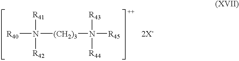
[R40]N([(CH2)3]N([R45])([R43])[R44])([R41])[R42].[2X-]
